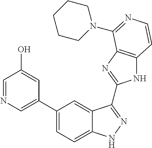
C1(C2=CN=CC(O)=C2)=CC=C2C(=C1)C(C1=NC3=C(N1)C=CN=C3N1CCCCC1)=NN2
